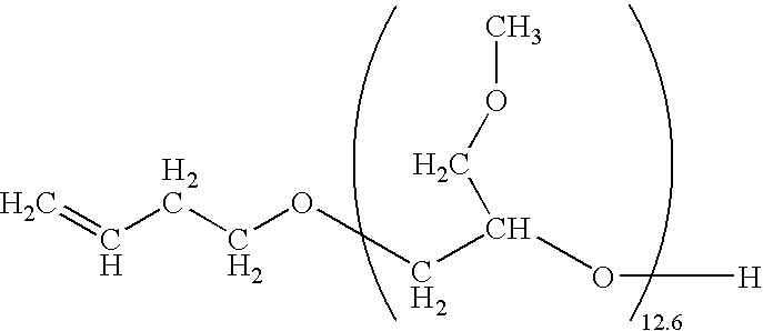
C=CCCOCC(O[H])COC
